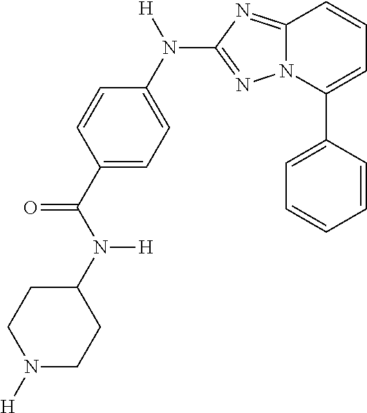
C1(C(N(C2CCN([H])CC2)[H])=O)=CC=C(N(C2=NN3C(=N2)C=CC=C3C2=CC=CC=C2)[H])C=C1
